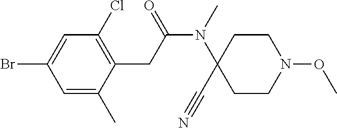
C1=C(Br)C=C(C)C(CC(N(C2(C#N)CCN(OC)CC2)C)=O)=C1Cl
